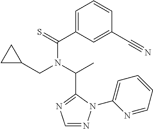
C1(C(=S)N(C(C)C2=NC=NN2C2=CC=CC=N2)CC2CC2)=CC=CC(C#N)=C1
